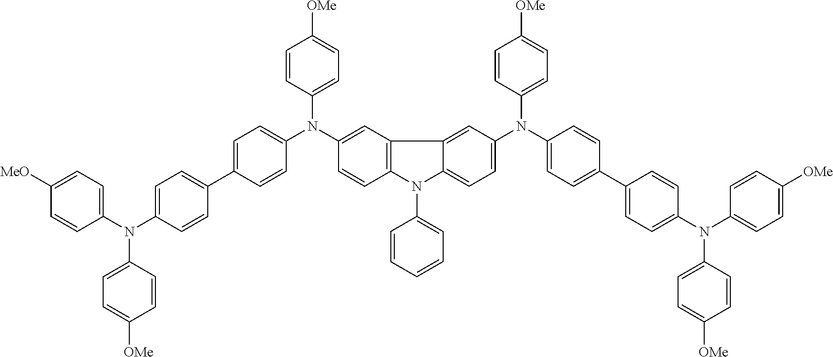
[OMe]C1=CC=C(N(C2=CC=C([MeO])C=C2)C2=CC=C(C3=CC=C(N(C4=CC5=C(C=C4)N(C4=CC=CC=C4)C4=CC=C(N(C6=CC=C(C7=CC=C(N(C8=CC=C([OMe])C=C8)C8=CC=C([OMe])C=C8)C=C7)C=C6)C6=CC=C([OMe])C=C6)C=C54)C4=CC=C([OMe])C=C4)C=C3)C=C2)C=C1
